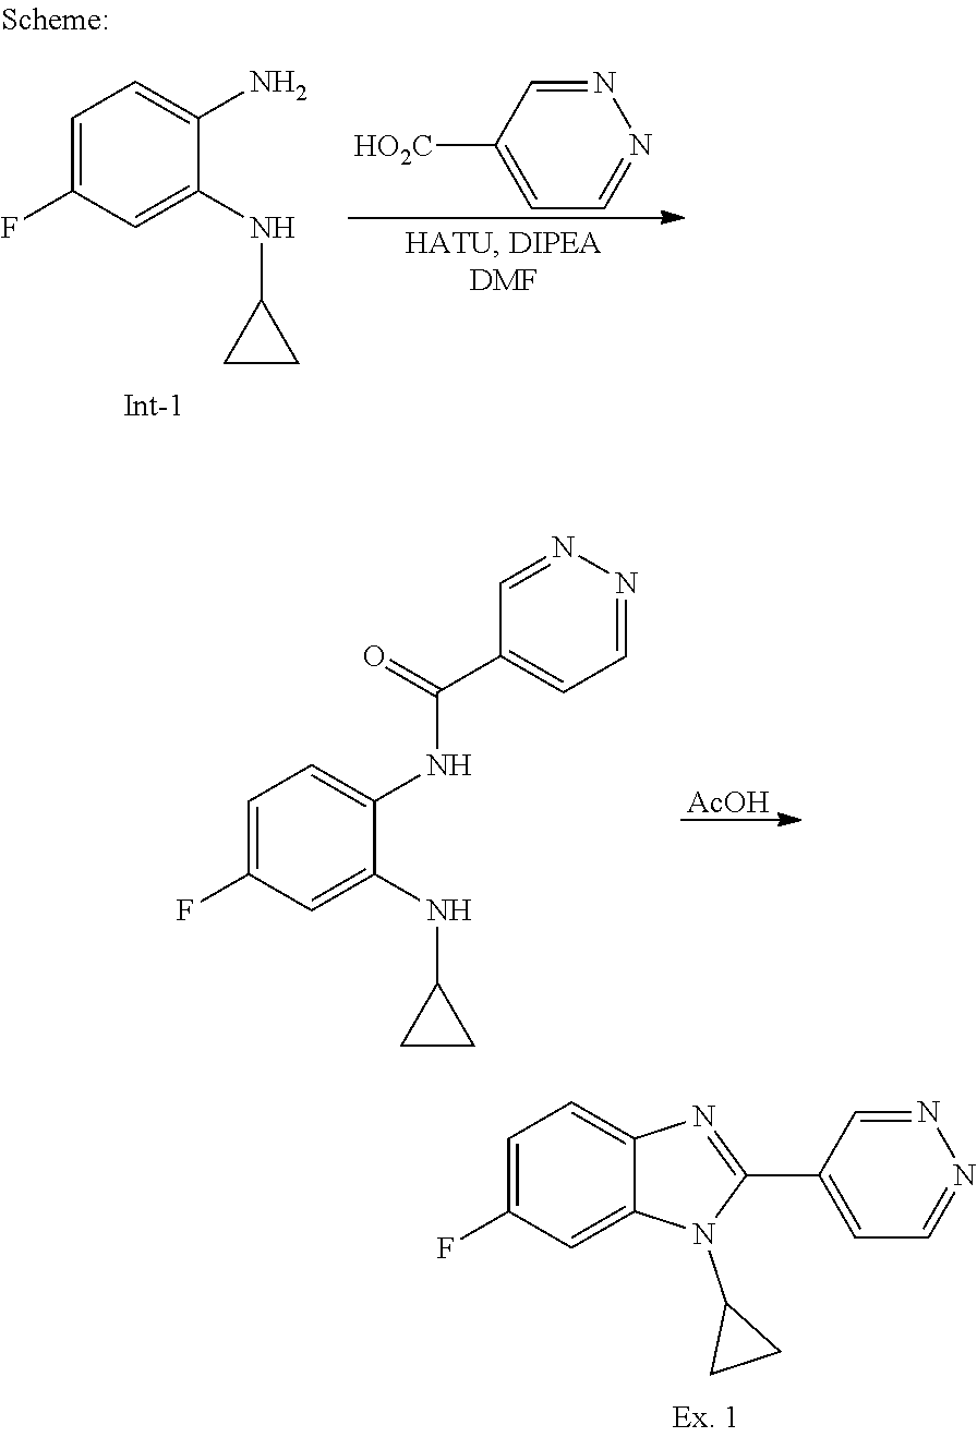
[AcOH].C1=C(F)C=C(NC2CC2)C(NC(=O)C2=CC=NN=C2)=C1.C1=C(F)C=C2C(=C1)N=C(C1=CC=NN=C1)N2C1CC1.C1=NN=CC=C1[HO2C].C1=C(F)C=C(NC2CC2)C(N)=C1
